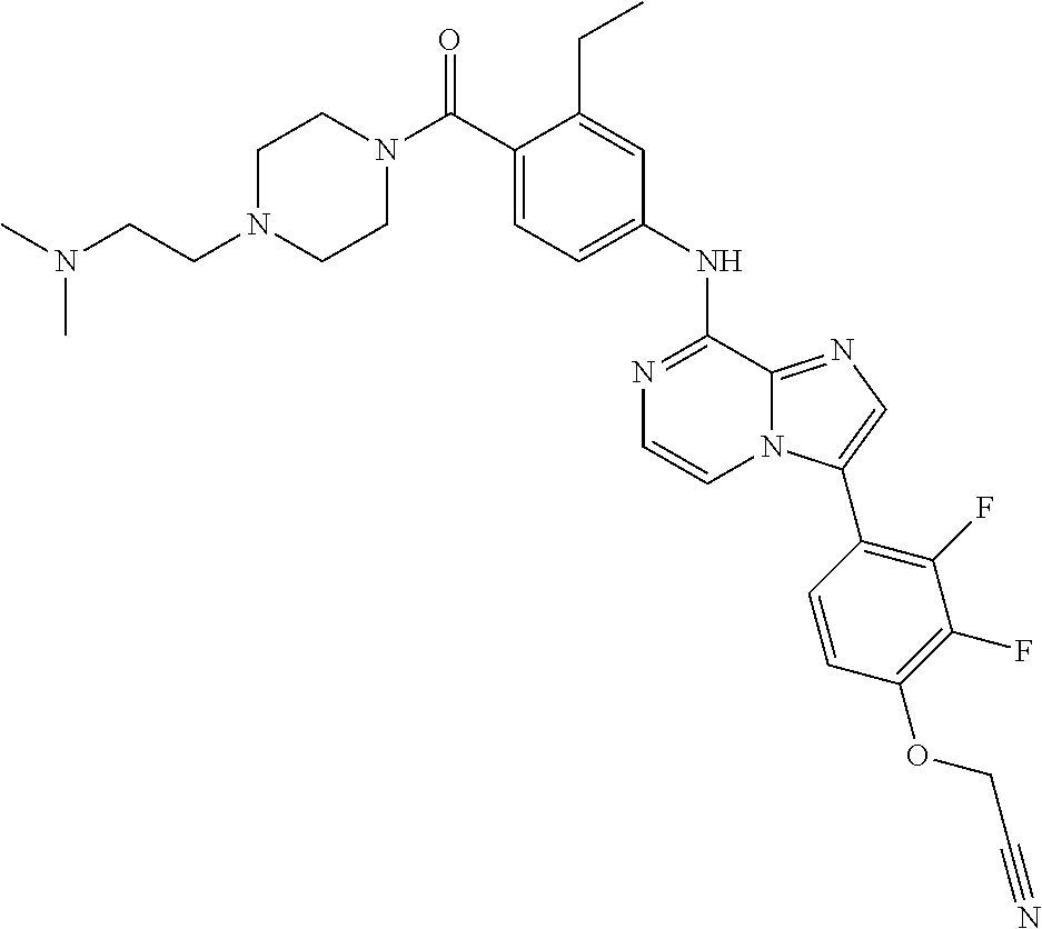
N1=C(NC2=CC=C(C(N3CCN(CCN(C)C)CC3)=O)C(CC)=C2)C2=NC=C(C3=C(F)C(F)=C(OCC#N)C=C3)N2C=C1
